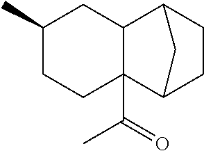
C1(C)CCC2(C(=O)C)C(C1)C1CCC2C1
